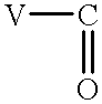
[V]C=O
